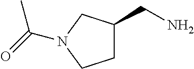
C1C(CN)CN(C(=O)C)C1
